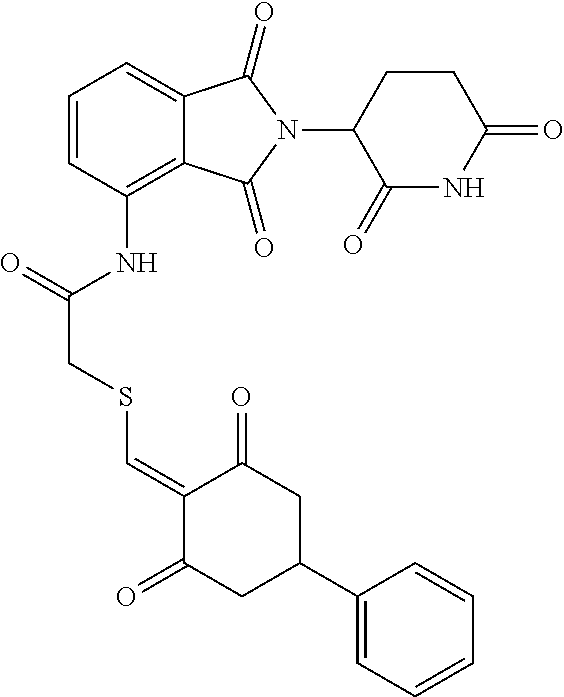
C12=C(NC(=O)CSC=C3C(=O)CC(C4=CC=CC=C4)CC3=O)C=CC=C1C(=O)N(C1C(=O)NC(=O)CC1)C2=O
